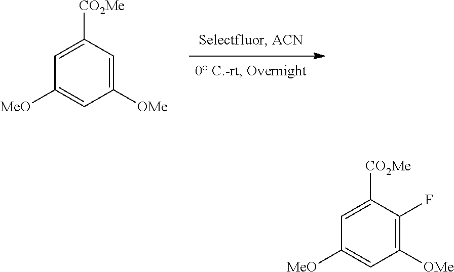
C1([MeO])=CC([OMe])=CC([CO2Me])=C1.C1([MeO])=CC([OMe])=C(F)C([CO2Me])=C1
